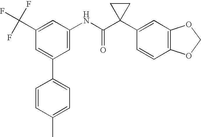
C1(NC(C2(C3=CC4=C(C=C3)OCO4)CC2)=O)=CC(C2=CC=C(C)C=C2)=CC(C(F)(F)F)=C1
